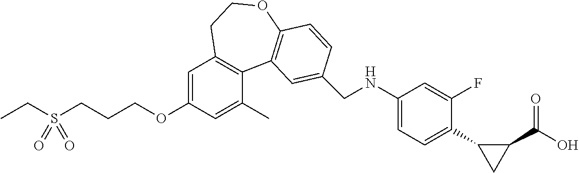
C(OC1=CC2=C(C(C)=C1)C1=C(OCC2)C=CC(CNC2=CC=C(C3CC3C(O)=O)C(F)=C2)=C1)CCS(CC)(=O)=O
